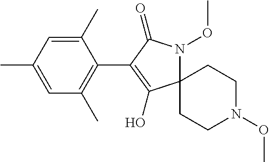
C1(C)=CC(C)=CC(C)=C1C1=C(O)C2(N(OC)C1=O)CCN(OC)CC2
